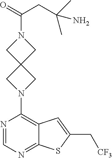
C(N1CC2(C1)CN(C1=C3C(=NC=N1)SC(C[CF3])=C3)C2)(=O)CC(C)(C)N
